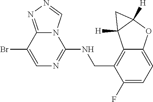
N12C(=NN=C1)C(Br)=CN=C2NCC1=C2C(=CC=C1F)OC1([H])C2([H])C1
